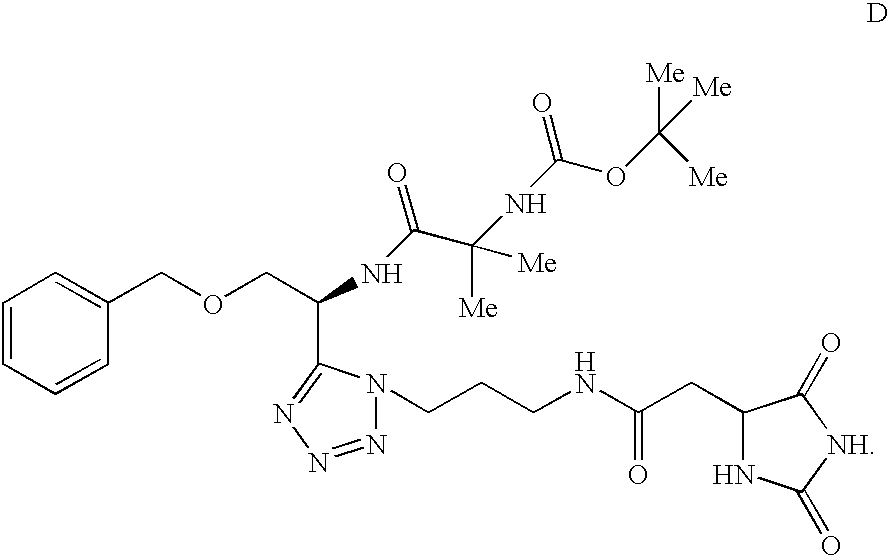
C1=CC=CC(COCC(NC(C(NC(=O)OC([Me])([Me])[Me])([Me])[Me])=O)C2=NN=NN2CCCNC(CC2NC(=O)[NH]C2=O)=O)=C1
